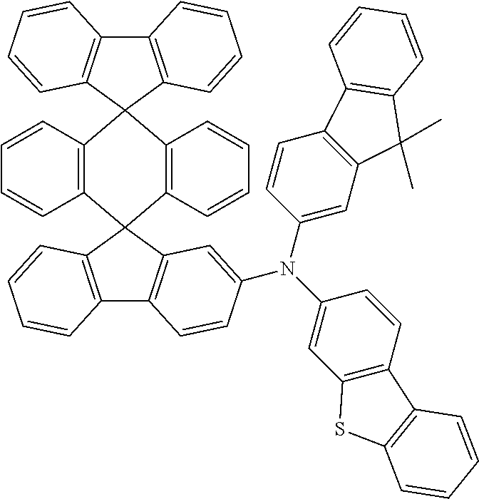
C12=C(C=CC=C1)C1(C3=C(C=CC=C3)C23C2=C(C4=C3C=CC=C4)C=CC=C2)C2=C(C3=C1C=CC=C3)C=CC(N(C1=CC3=C(C=C1)C1=C(S3)C=CC=C1)C1=CC3=C(C=C1)C1=C(C3(C)C)C=CC=C1)=C2
